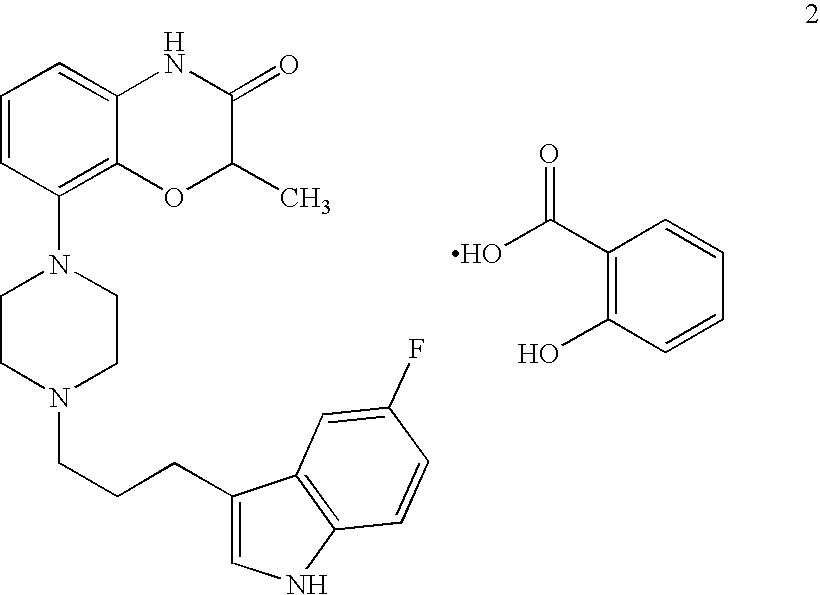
N1(CCCC2=CNC3=C2C=C(F)C=C3)CCN(C2=C3C(=CC=C2)NC(=O)C(C)O3)CC1.OC(C1=C(O)C=CC=C1)=O
